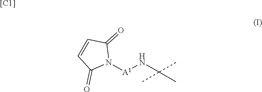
[A1](NC(C)(C)C)N1C(=O)C=CC1=O.[[C1]]
